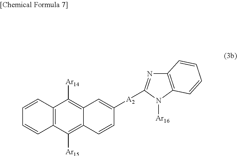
C1=CC2=C(C=C1)C([Ar15])=C1C(=C2[Ar14])C=C([A2]C2=NC3=C(N2[Ar16])C=CC=C3)C=C1
